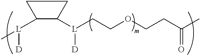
C[L](C1C([L]([D])CCOCCC(C)=O)CC1)[D]
